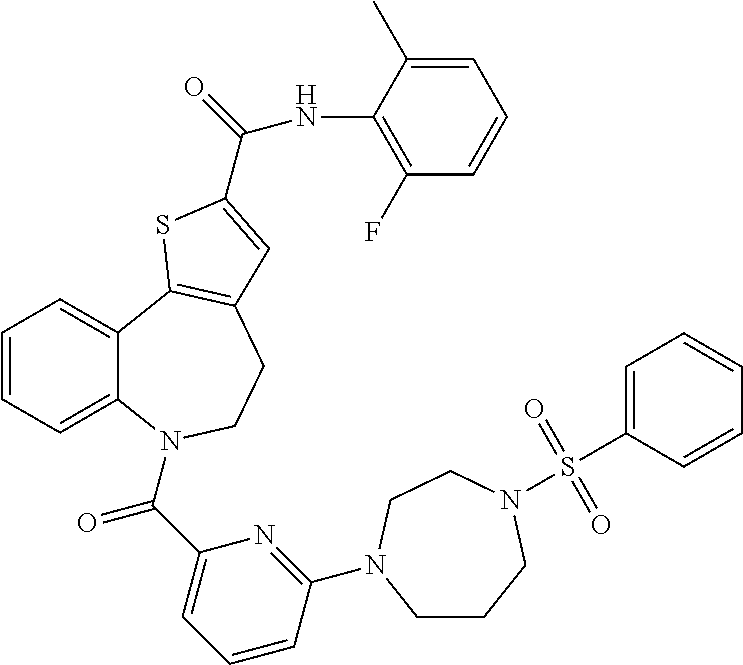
C1=CC=C2C(=C1)C1=C(CCN2C(C2=CC=CC(N3CCCN(S(C4=CC=CC=C4)(=O)=O)CC3)=N2)=O)C=C(C(=O)NC2=C(F)C=CC=C2C)S1
